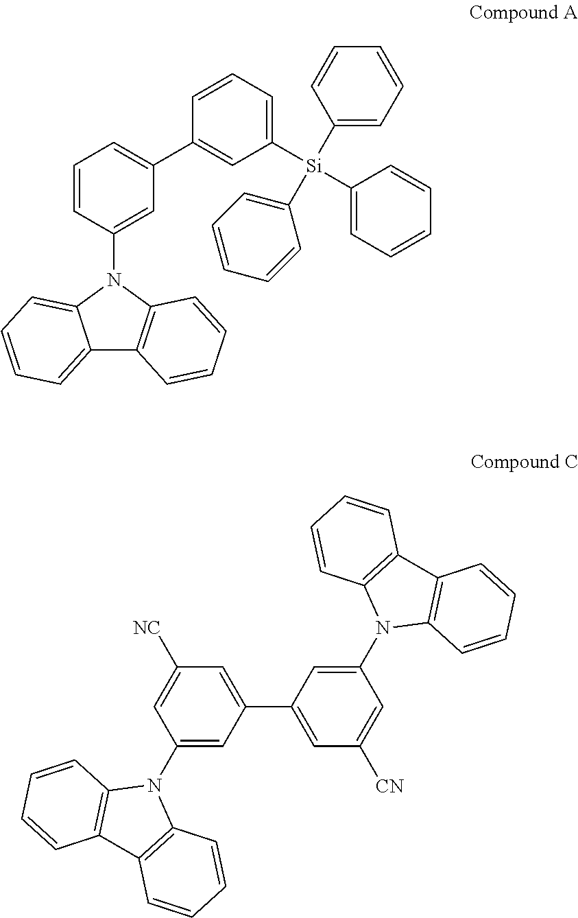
C12=CC=CC=C1N(C1=CC(C3=CC([Si](C4=CC=CC=C4)(C4=CC=CC=C4)C4=CC=CC=C4)=CC=C3)=CC=C1)C1=C2C=CC=C1.C1(N2C3=C(C4=C2C=CC=C4)C=CC=C3)=CC(C2=CC([CN])=CC(N3C4=C(C5=C3C=CC=C5)C=CC=C4)=C2)=CC([NC])=C1
